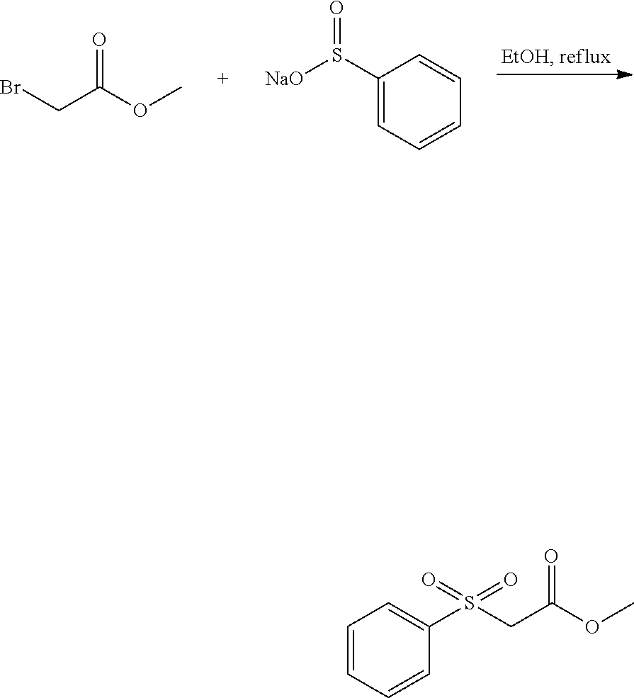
BrCC(OC)=O.C1(S([NaO])=O)=CC=CC=C1.C1(S(CC(OC)=O)(=O)=O)=CC=CC=C1
